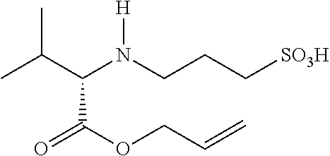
C(C(N(CCC[SO3H])[H])C(=O)OCC=C)(C)C
